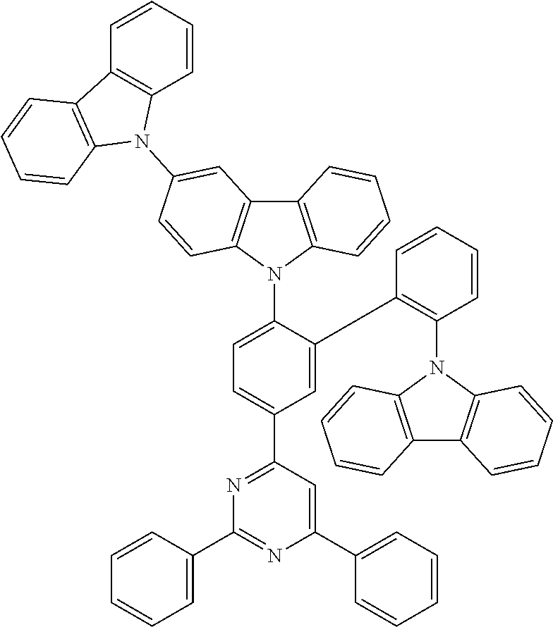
C1=C(C2=C(N3C4=C(C5=C3C=CC=C5)C=CC=C4)C=CC=C2)C(N2C3=C(C4=C2C=CC(N2C5=C(C6=C2C=CC=C6)C=CC=C5)=C4)C=CC=C3)=CC=C1C1=NC(C2=CC=CC=C2)=NC(C2=CC=CC=C2)=C1
